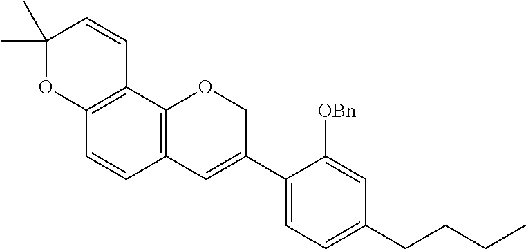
C1(C)(C)OC2=C(C=C1)C1=C(C=C2)C=C(C2=CC=C(CCCC)C=C2[OBn])CO1
